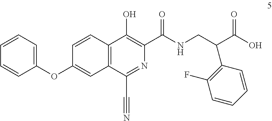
C1(OC2=CC3=C(C=C2)C(O)=C(C(NCC(C(O)=O)C2=C(F)C=CC=C2)=O)N=C3C#N)=CC=CC=C1
